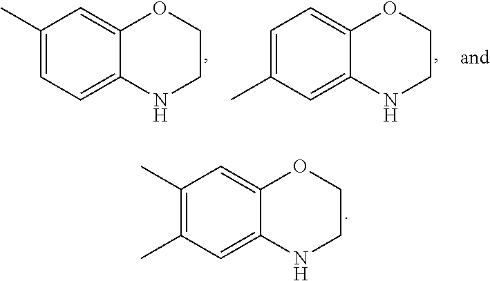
C1(C)=C(C)C=C2C(=C1)OCCN2.C1(C)=CC=C2C(=C1)OCCN2.C1=C(C)C=C2C(=C1)OCCN2
